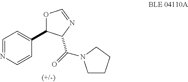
C1=NC=CC(C2OC=NC2C(=O)N2CCCC2)=C1
